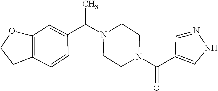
C1CN(C(C2=CC3=C(C=C2)CCO3)C)CCN1C(=O)C1=CNN=C1
